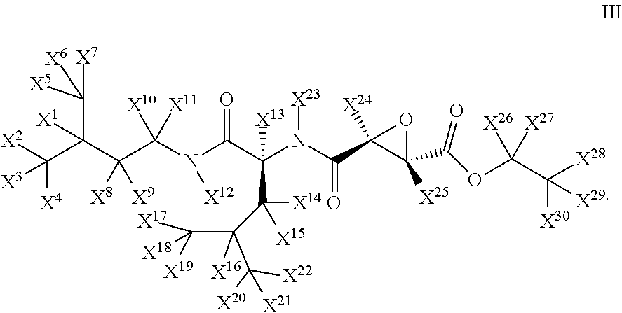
C(C(C(C(N(C(C(N(C(C1([X24])C([X25])(C(=O)OC(C([X30])([X28])[X29])([X26])[X27])O1)=O)[X23])(C([X14])([X15])C(C([X19])([X18])[X17])(C([X22])([X20])[X21])[X16])[X13])=O)[X12])([X10])[X11])([X8])[X9])(C([X5])([X7])[X6])[X1])([X4])([X2])[X3]
